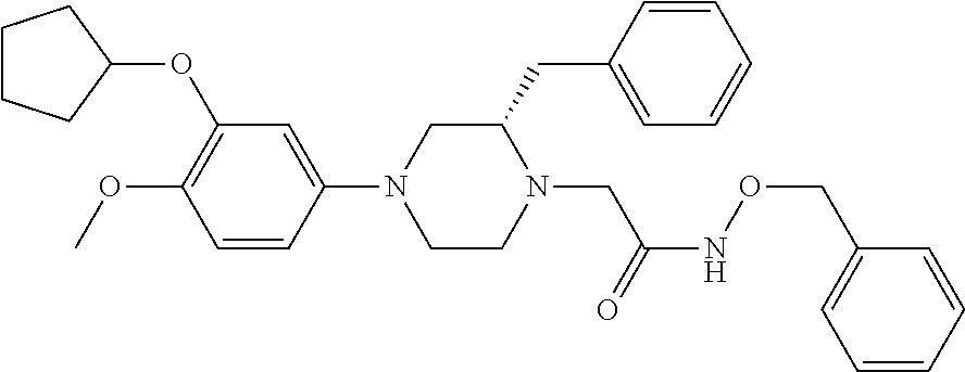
C1CCC(OC2=C(OC)C=CC(N3CCN(CC(NOCC4=CC=CC=C4)=O)C(CC4=CC=CC=C4)C3)=C2)C1
